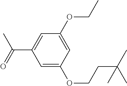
C1(OCC)=CC(OCCC(C)(C)C)=CC(C(=O)C)=C1
